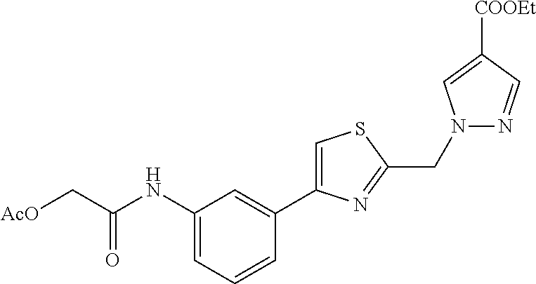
C1(NC(C[AcO])=O)=CC=CC(C2=CSC(CN3N=CC([COOEt])=C3)=N2)=C1
